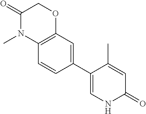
C12=C(C=C(C3=CNC(=O)C=C3C)C=C1)OCC(=O)N2C
